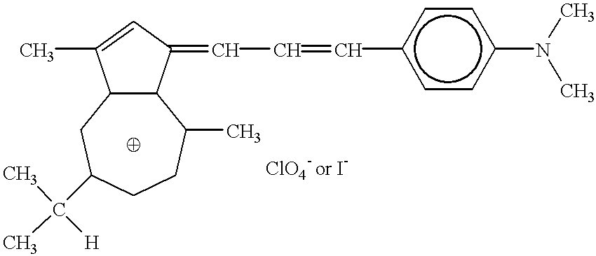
C1(=CC=Cc2ccc(N(C)C)cc2)C=C(C)C2C1C(C)CCC(C(C)(C)[H])C2
